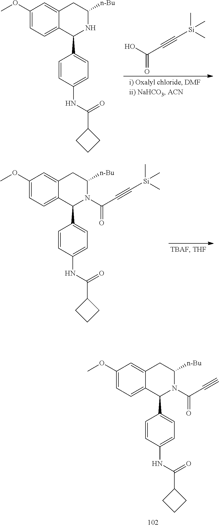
C(C#C[Si](C)(C)C)(O)=O.C1=CC(NC(C2CCC2)=O)=CC=C1C1C2=CC=C(OC)C=C2CC([n-Bu])N1.C1=CC(NC(C2CCC2)=O)=CC=C1C1C2=CC=C(OC)C=C2CC([n-Bu])N1C(C#C[Si](C)(C)C)=O.C1=CC(NC(C2CCC2)=O)=CC=C1C1C2=CC=C(OC)C=C2CC([n-Bu])N1C(C#C)=O
